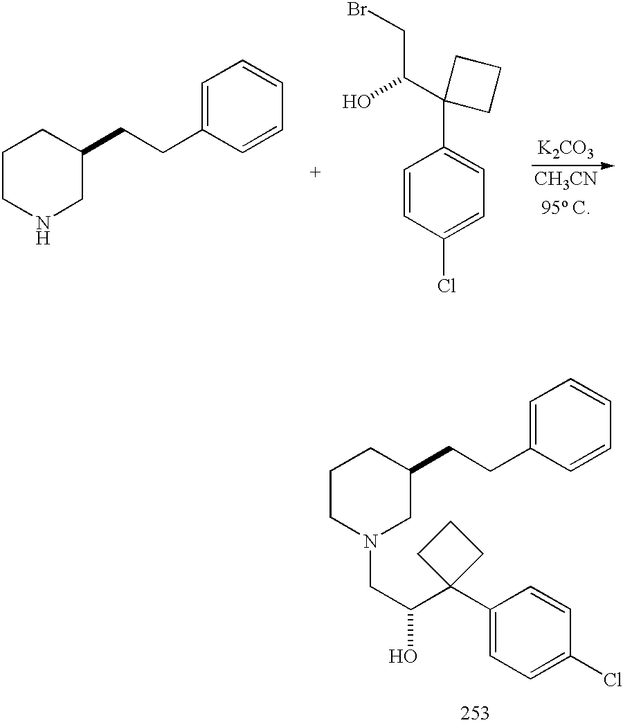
C1=C(CCC2CCCNC2)C=CC=C1.C1=CC(Cl)=CC=C1C1(C(O)CBr)CCC1.[CH3CN].[K2CO3].C1=C(CCC2CCCN(CC(O)C3(C4=CC=C(Cl)C=C4)CCC3)C2)C=CC=C1
